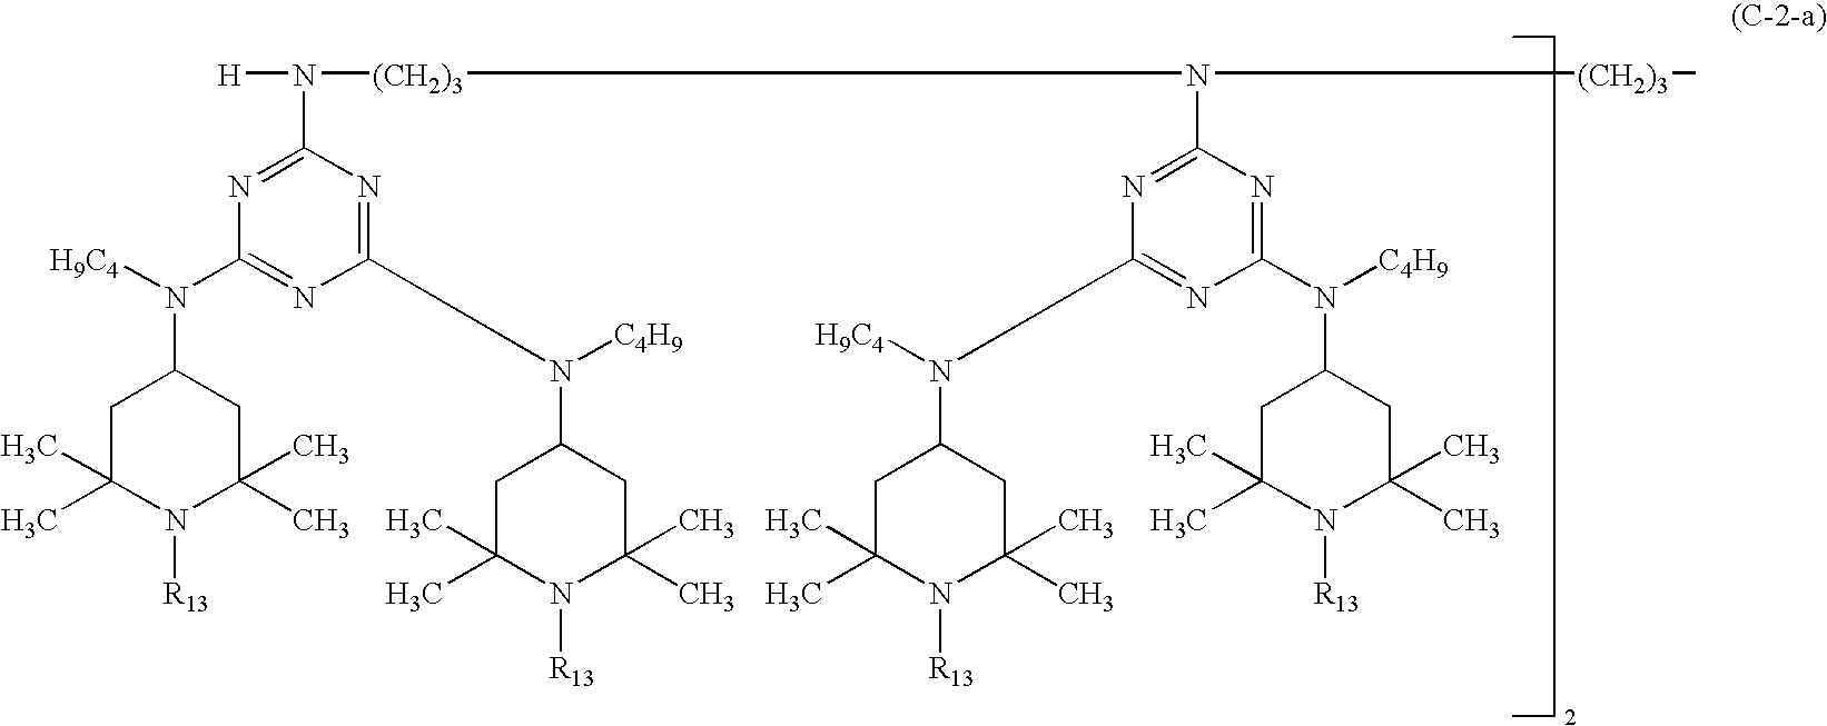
C1(N(C2CC(C)(C)N([R13])C(C)(C)C2)[C4H9])=NC(N([H])[(CH2)3]N(C2=NC(N(C3CC(C)(C)N([R13])C(C)(C)C3)[H9C4])=NC(N([C4H9])C3CC(C)(C)N([R13])C(C)(C)C3)=N2)[(CH2)3]C)=NC(N([H9C4])C2CC(C)(C)N([R13])C(C)(C)C2)=N1
